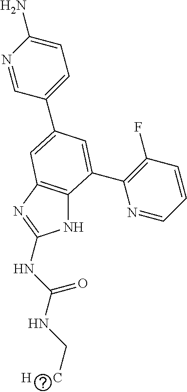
N1C2=C(N=C1NC(NC[H      C])=O)C=C(C1=CC=C(N)N=C1)C=C2C1=C(F)C=CC=N1
